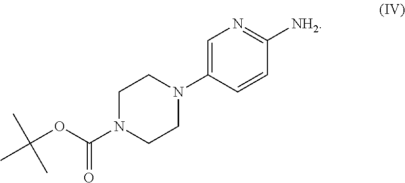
C1N(C(OC(C)(C)C)=O)CCN(C2=CN=C([NH2])C=C2)C1
